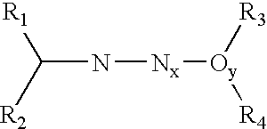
C(N[Nx][Oy]([R3])[R4])([R1])[R2]
